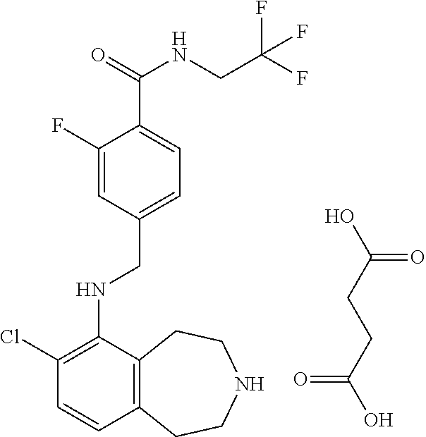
C12=C(C(NCC3=CC=C(C(=O)NCC(F)(F)F)C(F)=C3)=C(Cl)C=C1)CCNCC2.OC(=O)CCC(=O)O
